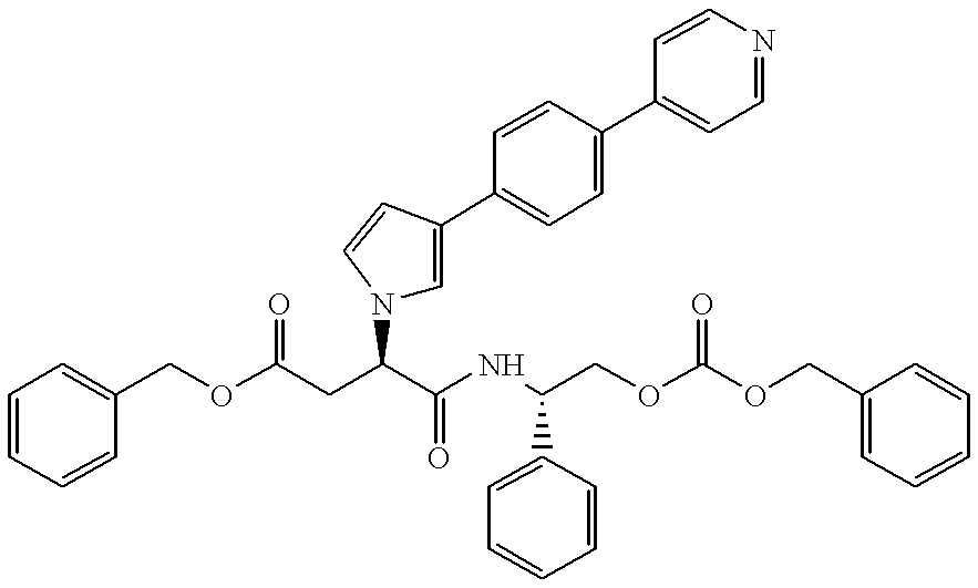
C1=CC=CC(COC(CC(C(NC(COC(OCC2=CC=CC=C2)=O)C2=CC=CC=C2)=O)N2C=C(C3=CC=C(C4=CC=NC=C4)C=C3)C=C2)=O)=C1
